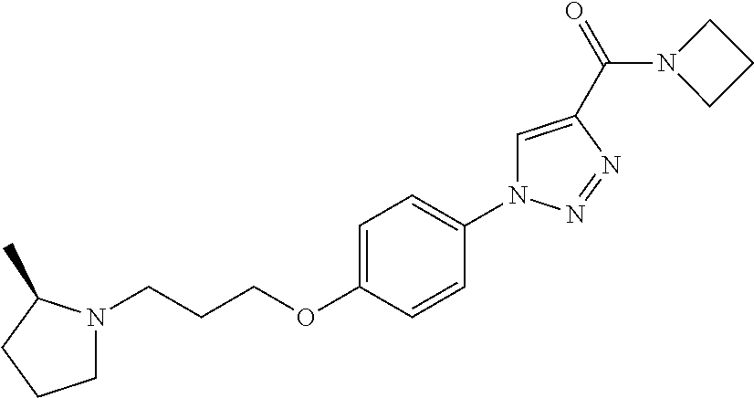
C(COC1=CC=C(N2C=C(C(=O)N3CCC3)N=N2)C=C1)CN1CCCC1C
